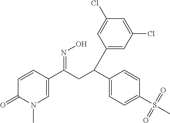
C1=CC(C(CC(C2=CC=C(S(C)(=O)=O)C=C2)C2=CC(Cl)=CC(Cl)=C2)=NO)=CN(C)C1=O
